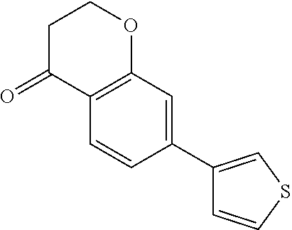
O=C1C2=C(OCC1)C=C(C1=CSC=C1)C=C2
